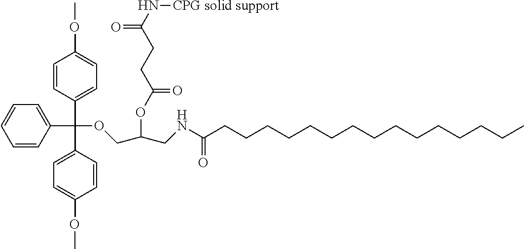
C1=CC(C(C2=CC=C(OC)C=C2)(OCC(CNC(CCCCCCCCCCCCCCC)=O)OC(CCC(N[CPG solid support])=O)=O)C2=CC=CC=C2)=CC=C1OC
